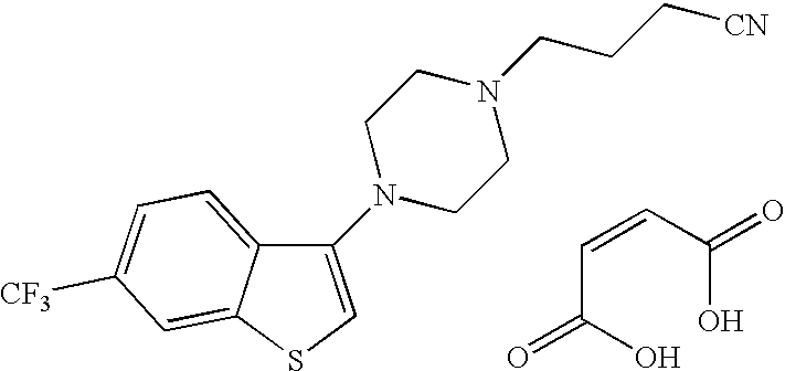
C12=CC=C([CF3])C=C1SC=C2N1CCN(CCC[CN])CC1.C(C(O)=O)=CC(O)=O
